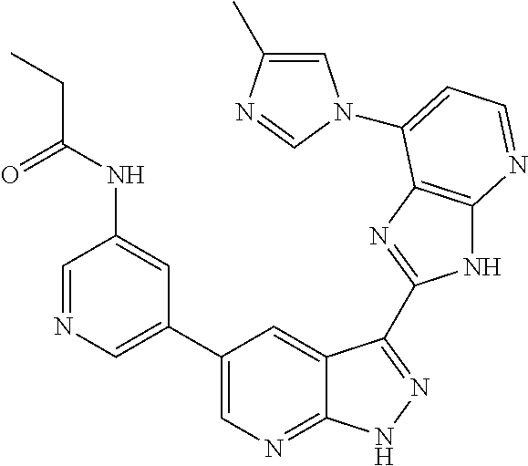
C1=NC=C(C2=CN=C3C(=C2)C(C2=NC4=C(N2)N=CC=C4N2C=C(C)N=C2)=NN3)C=C1NC(CC)=O
